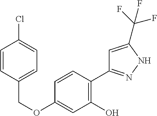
C(OC1=CC(O)=C(C2=NNC(C(F)(F)F)=C2)C=C1)C1=CC=C(Cl)C=C1
